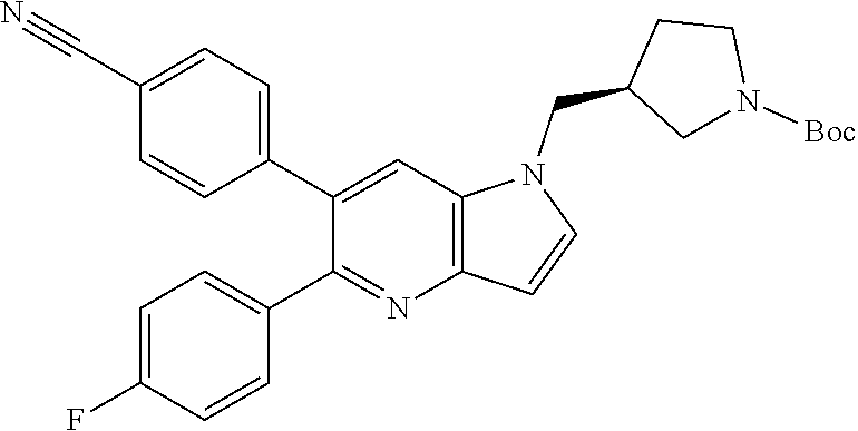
C1=C(C#N)C=CC(C2=CC3=C(N=C2C2=CC=C(F)C=C2)C=CN3CC2CN([Boc])CC2)=C1
